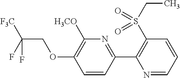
C1=CC(C2=C(S(CC)(=O)=O)C=CC=N2)=NC([H3CO])=C1OCC(F)([F3C])F
